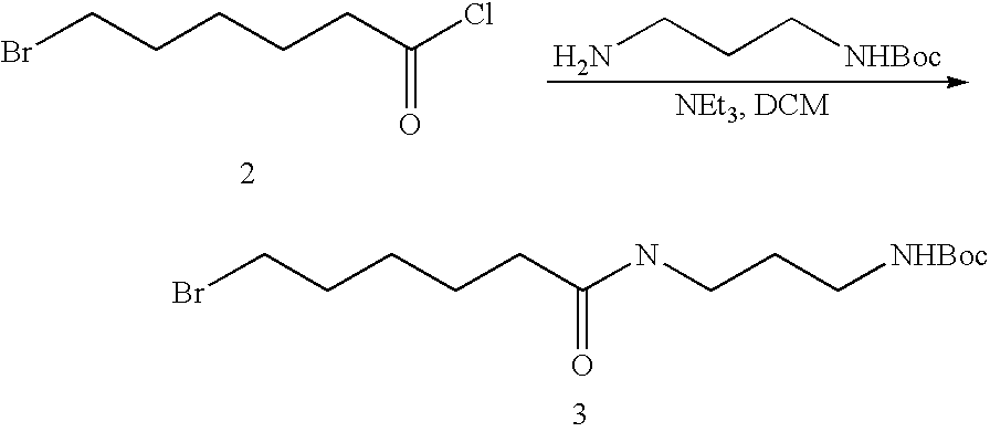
BrCCCCCC(NCCC[NHBoc])=O.BrCCCCCC(Cl)=O.NCCC[NHBoc]
